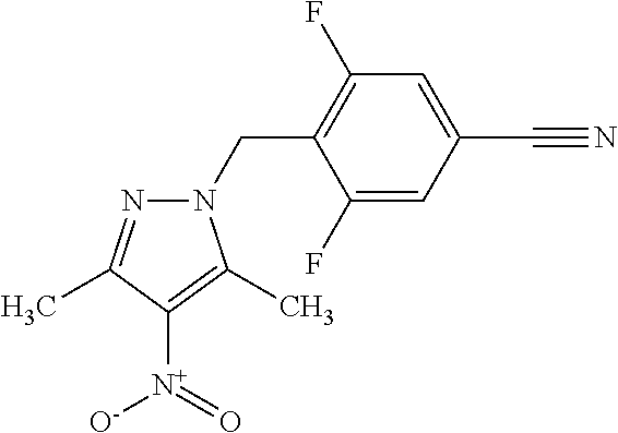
N1(CC2=C(F)C=C(C#N)C=C2F)N=C(C)C([N+]([O-])=O)=C1C
